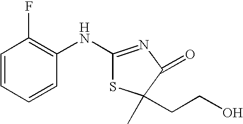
C1=CC=CC(NC2=NC(=O)C(CCO)(C)S2)=C1F
